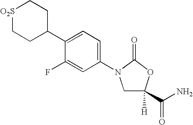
C1CC(C2=CC=C(N3CC(C(N)=O)([H])OC3=O)C=C2F)CC[O2S]1
